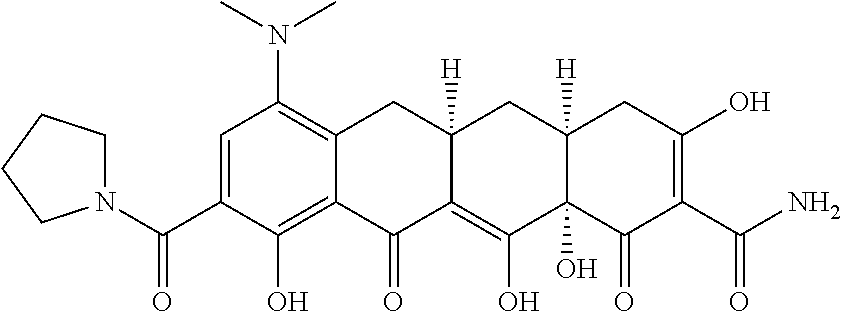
C1=C(C(N2CCCC2)=O)C(O)=C2C(=C1N(C)C)CC1([H])C(=C(O)C3(O)C([H])(C1)CC(O)=C(C(=O)N)C3=O)C2=O
